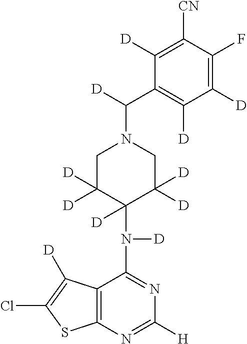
C12=C(C([D])=C(Cl)S1)C(N(C1([D])C([D])([D])CN(C(C3=C([D])C([D])=C(F)C([CN])=C3[D])[D])CC1([D])[D])[D])=NC([H])=N2
